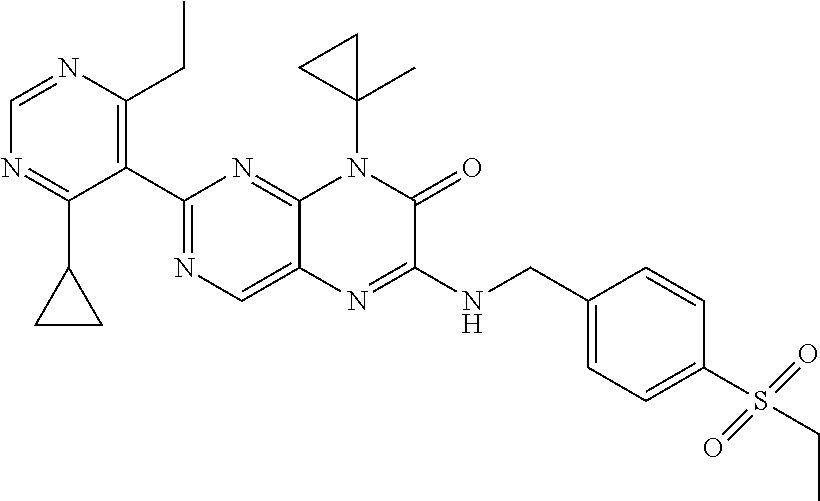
C1(C2=NC=C3C(=N2)N(C2(C)CC2)C(=O)C(NCC2=CC=C(S(CC)(=O)=O)C=C2)=N3)=C(CC)N=CN=C1C1CC1
